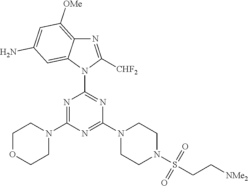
N1=C([CHF2])N(C2=NC(N3CCN(S(CC[NMe2])(=O)=O)CC3)=NC(N3CCOCC3)=N2)C2=CC(N)=CC([OMe])=C12
